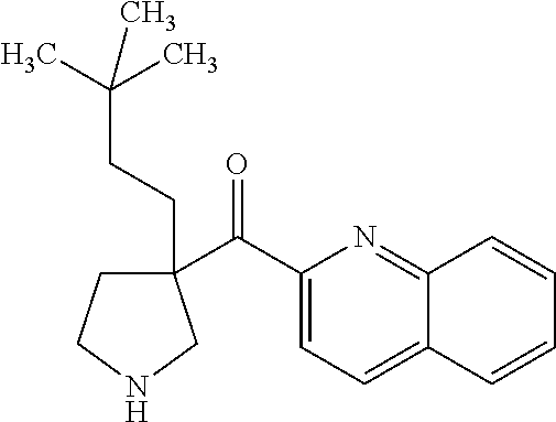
C(=O)(C1(CCC(C)(C)C)CCNC1)C1=CC=C2C(=N1)C=CC=C2
